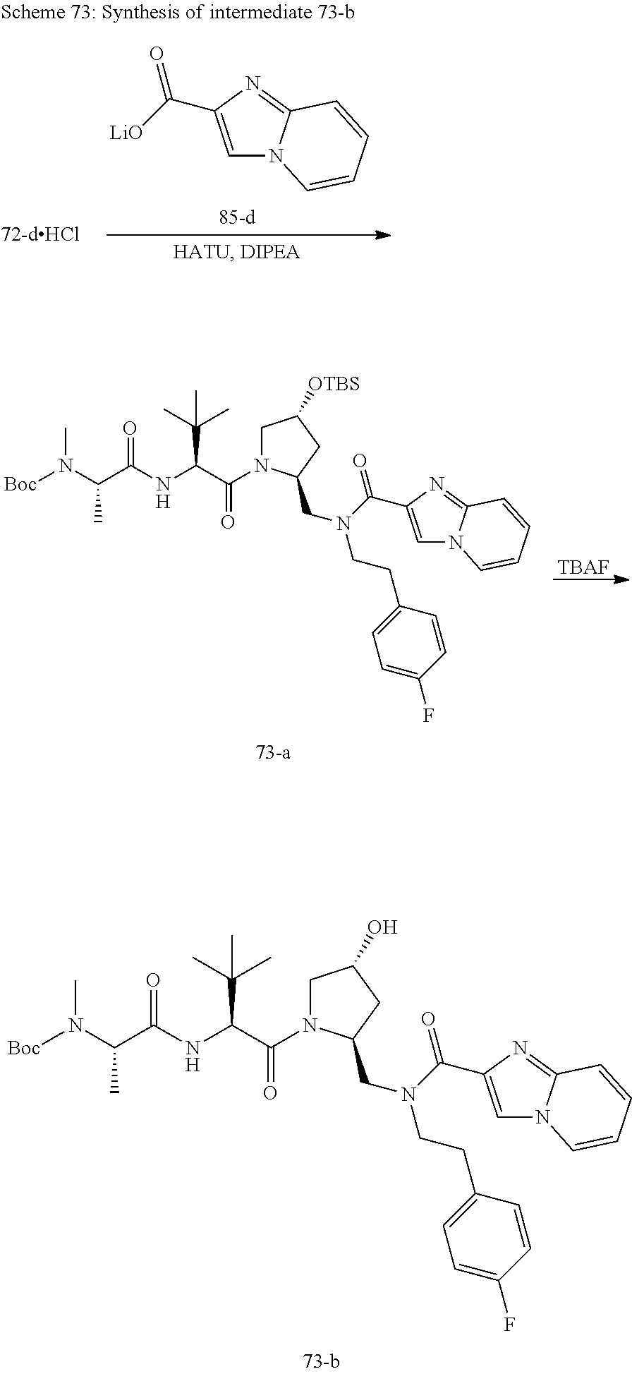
C1N(C(C(NC(C(N([Boc])C)C)=O)C(C)(C)C)=O)C(CN(CCC2=CC=C(F)C=C2)C(=O)C2=CN3C(=N2)C=CC=C3)CC1O.C1N(C(C(NC(C(N([Boc])C)C)=O)C(C)(C)C)=O)C(CN(CCC2=CC=C(F)C=C2)C(=O)C2=CN3C(=N2)C=CC=C3)CC1[OTBS].[TBAF].C1=C(C([LiO])=O)N=C2N1C=CC=C2
